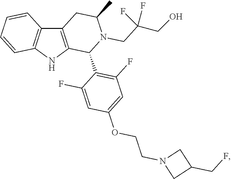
C12=C(NC3=C1C=CC=C3)C(C1=C(F)C=C(OCCN3CC(CF)C3)C=C1F)N(CC(F)(F)CO)C(C)C2
